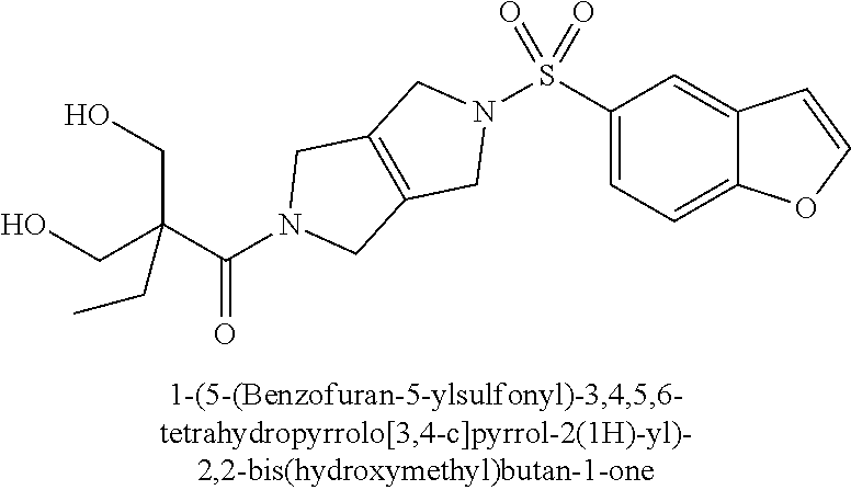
C(O)C(C(N1CC2=C(C1)CN(S(C1=CC=C3C(=C1)C=CO3)(=O)=O)C2)=O)(CO)CC
